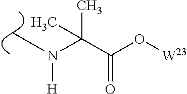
C(C(O[W23])=O)(N(C)[H])(C)C
